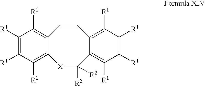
C12=C([R1])C([R1])=C([R1])C([R1])=C1[X]C([R2])([R2])C1=C([R1])C([R1])=C([R1])C([R1])=C1C=C2
